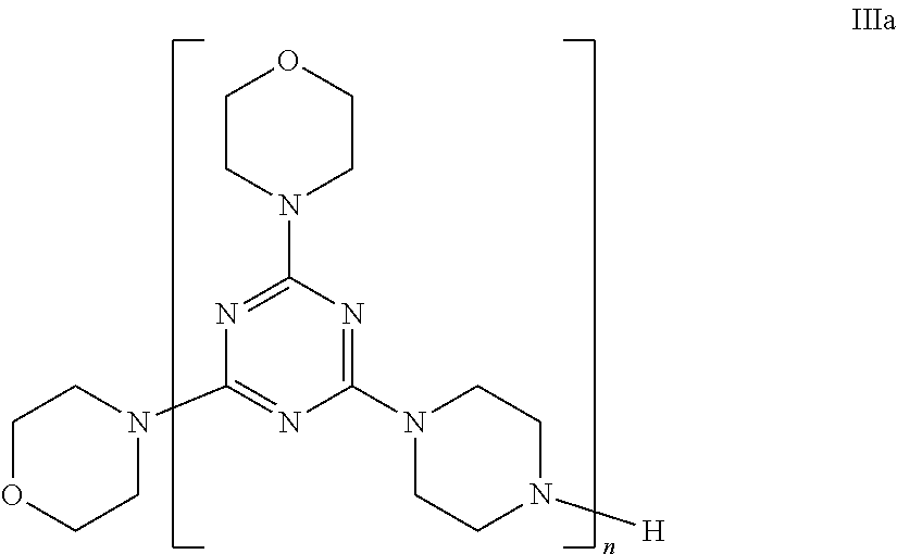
C1CN(C2=NC(N3CCOCC3)=NC(N3CCN([H])CC3)=N2)CCO1
